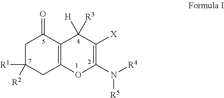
C1C([R1])([R2])CC2=C(C1=O)C([H])([R3])C([X])=C(N([R4])[R5])O2
